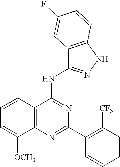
C12=C(N=C(C3=C([CF3])C=CC=C3)N=C1NC1=NNC3=C1C=C(F)C=C3)C([OCH3])=CC=C2
